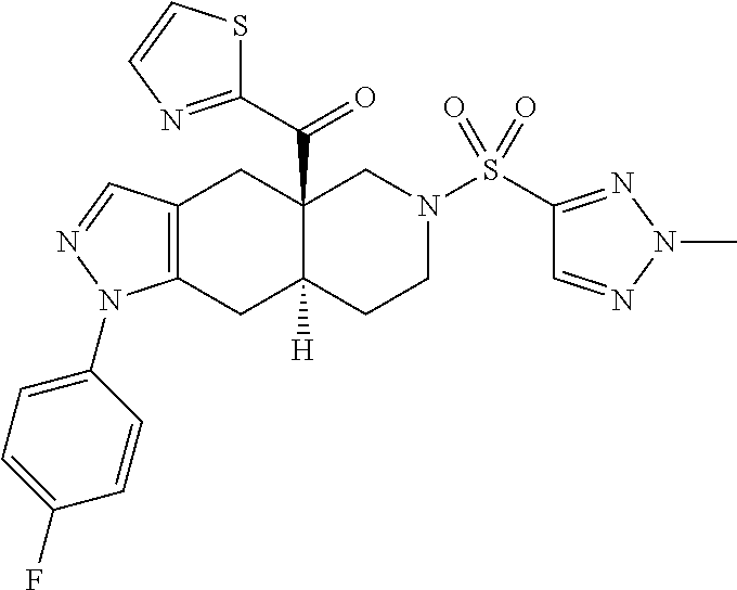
C12=C(CC3([H])C(C(C4=NC=CS4)=O)(C1)CN(S(C1=NN(C)N=C1)(=O)=O)CC3)N(C1=CC=C(F)C=C1)N=C2
